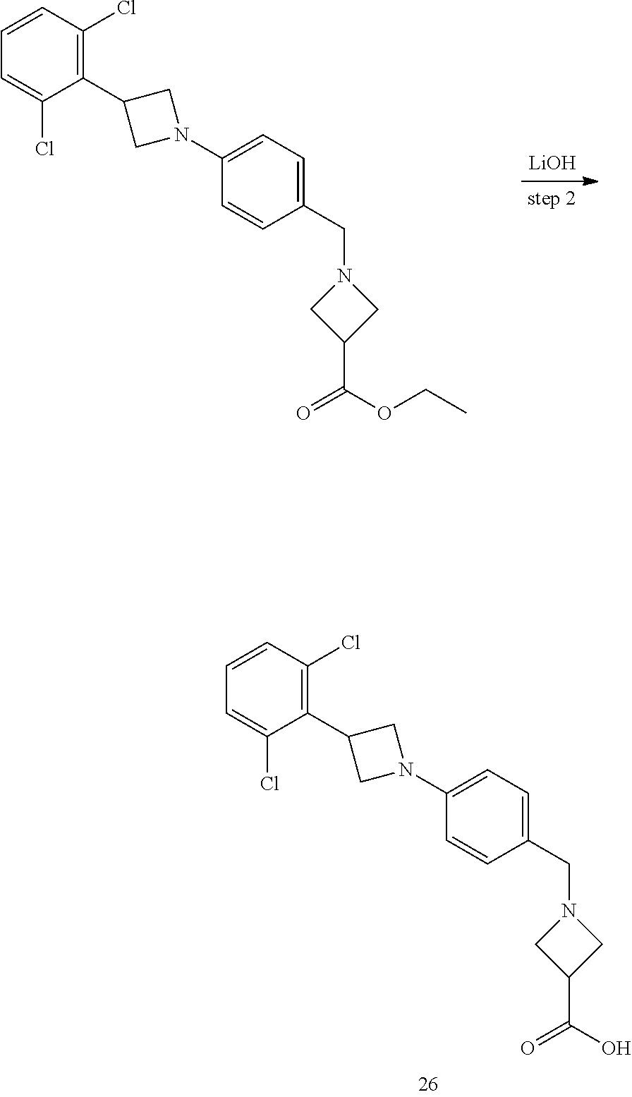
C1=C(Cl)C(C2CN(C3=CC=C(CN4CC(C(=O)OCC)C4)C=C3)C2)=C(Cl)C=C1.[LiOH].C1=C(Cl)C(C2CN(C3=CC=C(CN4CC(C(=O)O)C4)C=C3)C2)=C(Cl)C=C1
